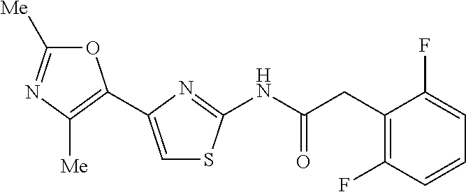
O1C([Me])=NC([Me])=C1C1=CSC(NC(CC2=C(F)C=CC=C2F)=O)=N1
